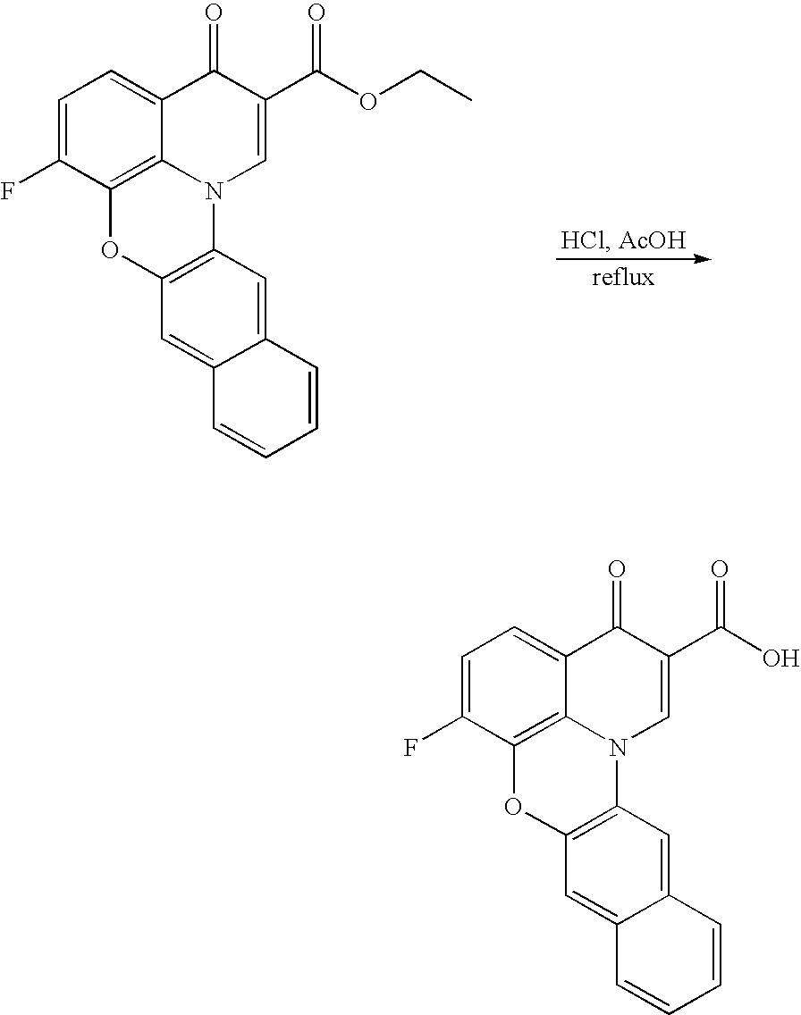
C1=C(F)C2=C3C(=C1)C(=O)C(C(O)=O)=CN3C1=C(O2)C=C2C(=C1)C=CC=C2.C1=C(F)C2=C3C(=C1)C(=O)C(C(OCC)=O)=CN3C1=C(O2)C=C2C(=C1)C=CC=C2
